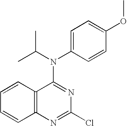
C1=CC2=C(C=C1)N=C(Cl)N=C2N(C1=CC=C(OC)C=C1)C(C)C
